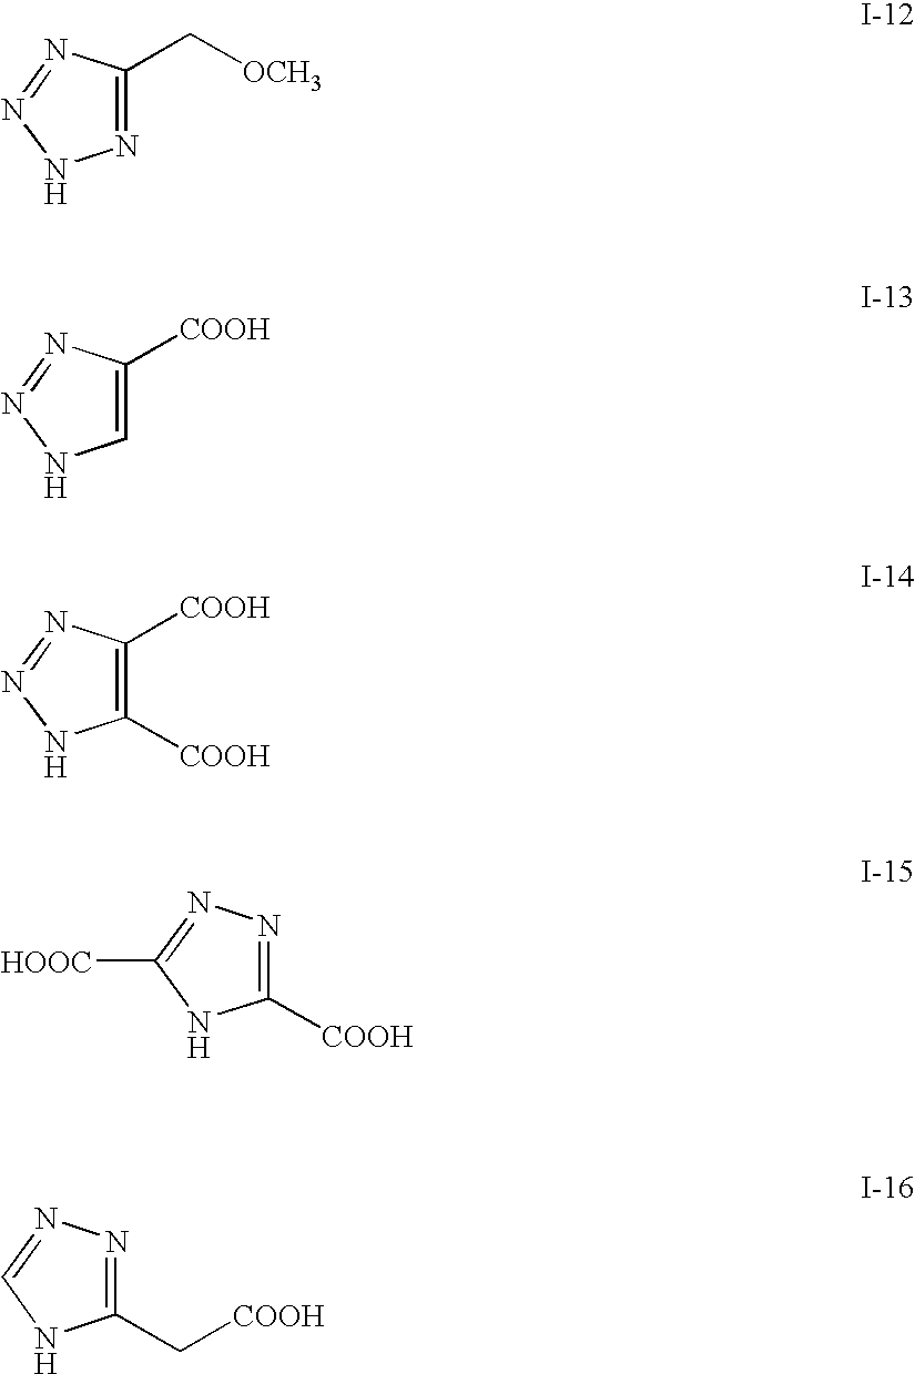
N1=C(C[OCH3])N=NN1.C1=C([COOH])N=NN1.C1([COOH])=C([COOH])N=NN1.C1([COOH])=NN=C([HOOC])N1.C1(C[COOH])=NN=CN1
